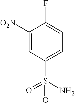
C1([O2N])=CC(S(N)(=O)=O)=CC=C1F
